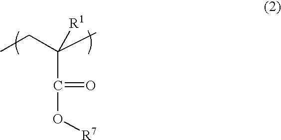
O(C(=O)C(CC)([R1])C)[R7]
